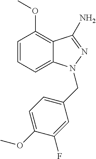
C1=CC=C2C(=C1OC)C(N)=NN2CC1=CC=C(OC)C(F)=C1
